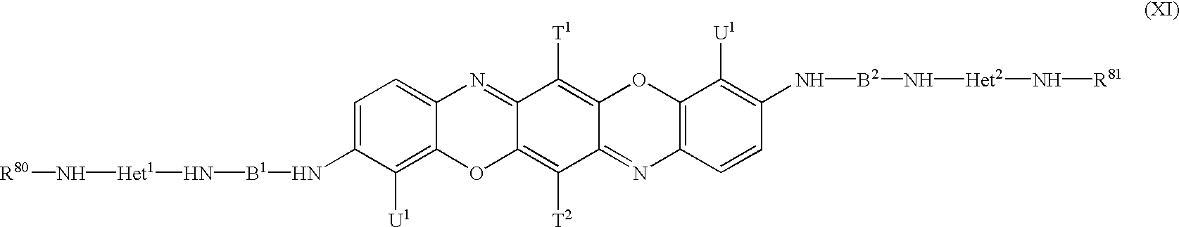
[R80]N[Het1]N[B1]NC1=CC=C2C(=C1[U1])OC1=C([T2])C3=NC4=C(OC3=C([T1])C1=N2)C([U1])=C(N[B2]N[Het2]N[R81])C=C4
